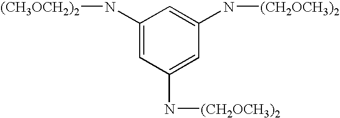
C1(N[(CH3OCH2)2])=CC(N[(CH2OCH3)2])=CC(N[(CH2OCH3)2])=C1
